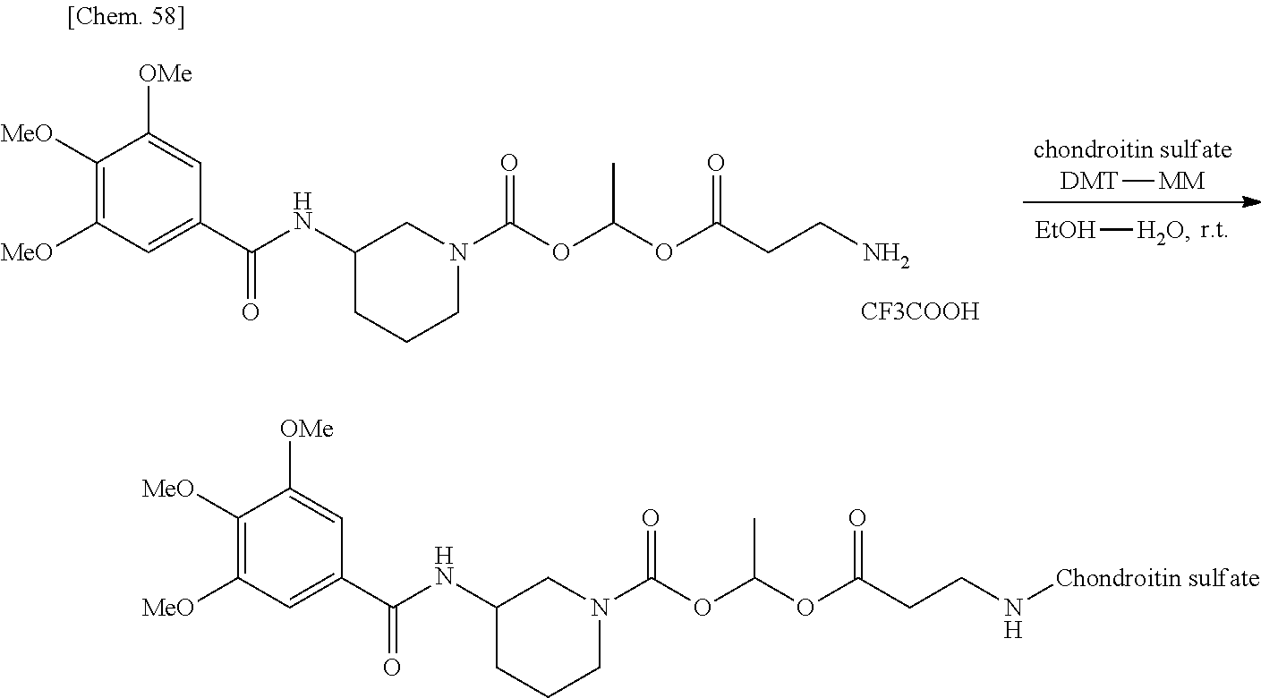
C1N(C(OC(OC(CCN)=O)C)=O)CC(NC(C2=CC([MeO])=C([MeO])C([OMe])=C2)=O)CC1.[CF3COOH].[EtOH][H2O].[DMT][MM].C1N(C(OC(OC(CCN[Chondroitin sulfate])=O)C)=O)CC(NC(C2=CC([MeO])=C([MeO])C([OMe])=C2)=O)CC1
